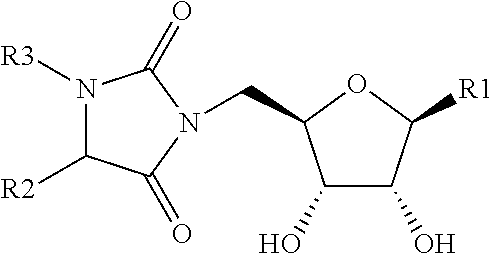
C(C1C(O)C(O)C([R1])O1)N1C(=O)C([R2])N([R3])C1=O
